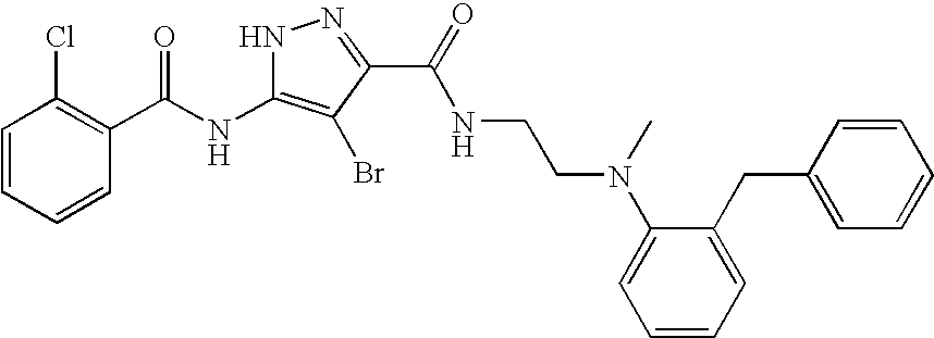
C1=CC=CC(C(NC2=C(Br)C(C(NCCN(C3=CC=CC=C3CC3=CC=CC=C3)C)=O)=NN2)=O)=C1Cl
